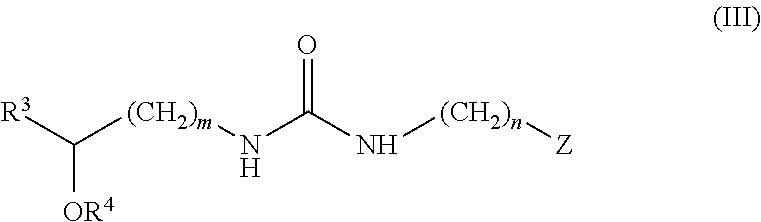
C([(CH2)m]NC(N[(CH2)n][Z])=O)([R3])[OR4]
